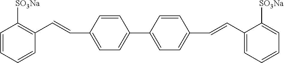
C1=CC=CC(C=CC2=CC=C(C3=CC=C(C=CC4=CC=CC=C4[SO3Na])C=C3)C=C2)=C1[SO3Na]
